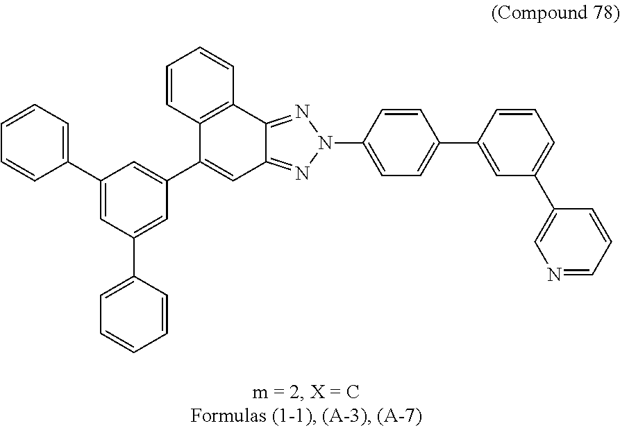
C12=C(C3=NN(C4=CC=C(C5=CC(C6=CN=CC=C6)=CC=C5)C=C4)N=C3C=C1C1=CC(C3=CC=CC=C3)=CC(C3=CC=CC=C3)=C1)C=CC=C2
